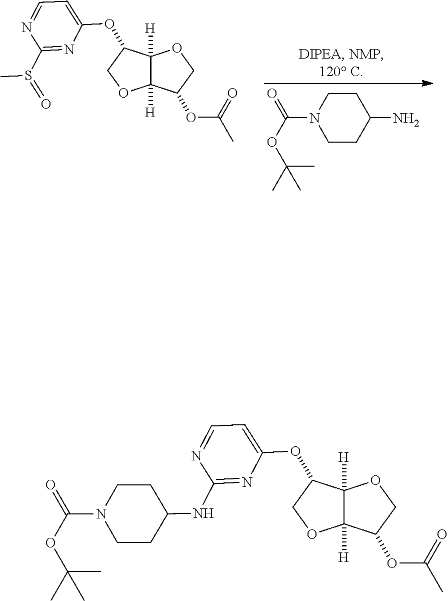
N1=CC=C(OC2C3([H])C([H])(OC2)C(OC(C)=O)CO3)N=C1NC1CCN(C(OC(C)(C)C)=O)CC1.N1=CC=C(OC2C3([H])C([H])(OC2)C(OC(C)=O)CO3)N=C1S(C)=O.C1CC(N)CCN1C(OC(C)(C)C)=O
